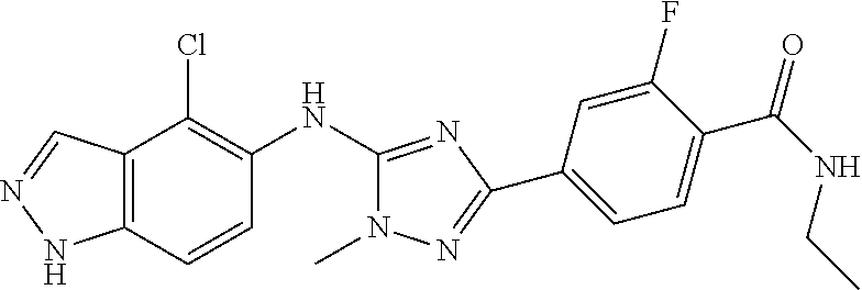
C12=C(C=CC(NC3=NC(C4=CC=C(C(NCC)=O)C(F)=C4)=NN3C)=C1Cl)NN=C2
